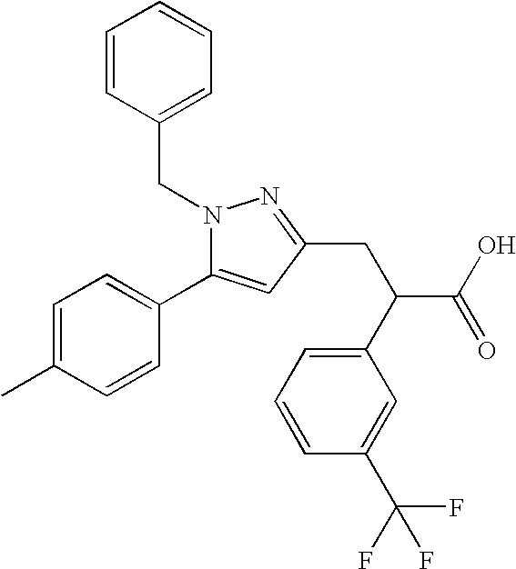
N1(CC2=CC=CC=C2)C(C2=CC=C(C)C=C2)=CC(CC(C(O)=O)C2=CC=CC(C(F)(F)F)=C2)=N1
